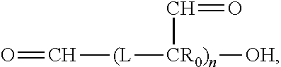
C([(L][CR0)n]([OH])C=O)=O
